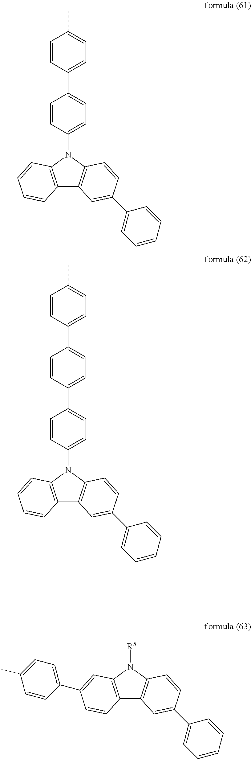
C12=C(C=CC=C1)N(C1=CC=C(C3=CC=C(C)C=C3)C=C1)C1=C2C=C(C2=CC=CC=C2)C=C1.C12=C(C=CC=C1)N(C1=CC=C(C3=CC=C(C4=CC=C(C)C=C4)C=C3)C=C1)C1=C2C=C(C2=CC=CC=C2)C=C1.C12=C(C=C(C3=CC=C(C)C=C3)C=C1)N([R5])C1=C2C=C(C2=CC=CC=C2)C=C1
